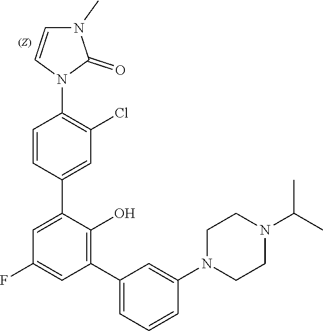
N1(C2=CC(C3=C(O)C(C4=CC(Cl)=C(N5C=CN(C)C5=O)C=C4)=CC(F)=C3)=CC=C2)CCN(C(C)C)CC1
